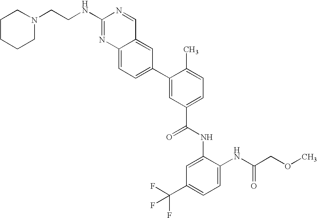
C12=CC=C(C3=CC(C(NC4=CC(C(F)(F)F)=CC=C4NC(COC)=O)=O)=CC=C3C)C=C1C=NC(NCCN1CCCCC1)=N2
